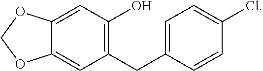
C1=C(CC2=C(O)C=C3C(=C2)OCO3)C=CC(Cl)=C1
